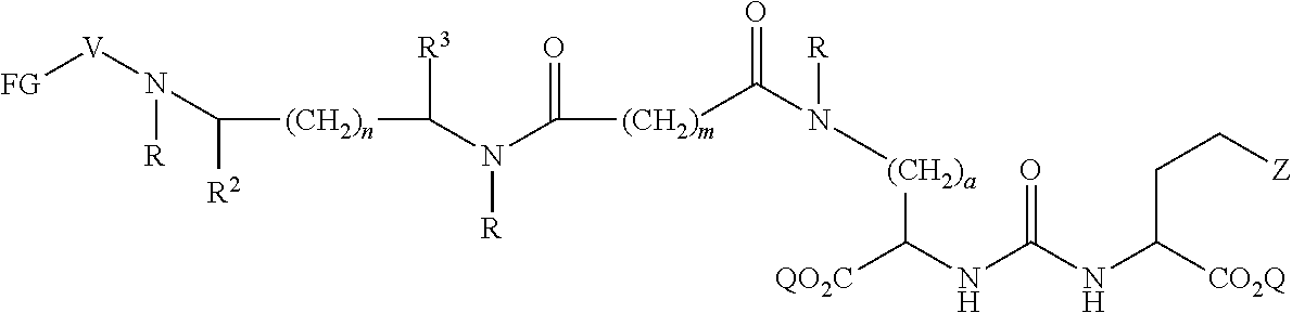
N([V][FG])([R])C([(CH2)n]C([R3])N(C([(CH2)m]C(N([(CH2)a]C(NC(NC([CO2Q])CC[Z])=O)[QO2C])[R])=O)=O)[R])[R2]
